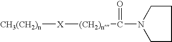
[CH3(CH2)n][X][(CH2)n]C(=O)N1CCCC1
